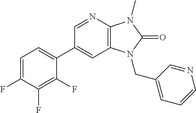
C1(C2=CC=C(F)C(F)=C2F)=CC2=C(N=C1)N(C)C(=O)N2CC1=CC=CN=C1
